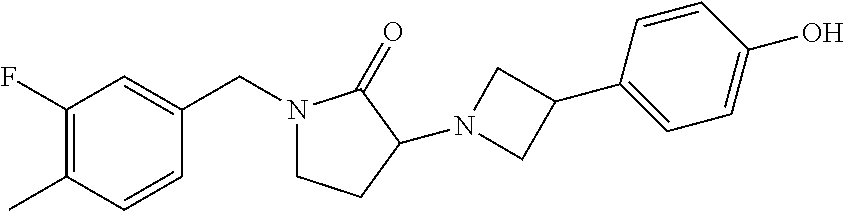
C1(F)=C(C)C=CC(CN2CCC(N3CC(C4=CC=C(O)C=C4)C3)C2=O)=C1
